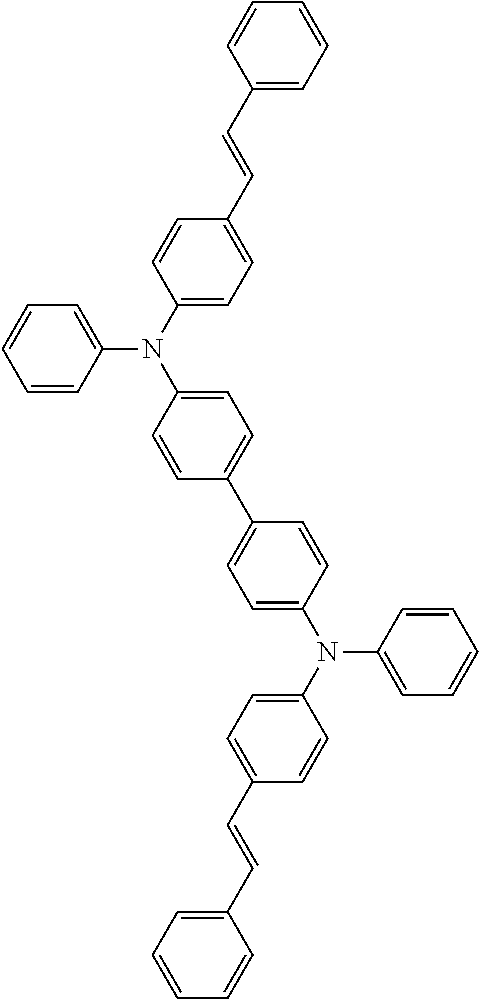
C1=C(C=CC2=CC=C(N(C3=CC=C(C4=CC=C(N(C5=CC=CC=C5)C5=CC=C(C=CC6=CC=CC=C6)C=C5)C=C4)C=C3)C3=CC=CC=C3)C=C2)C=CC=C1
